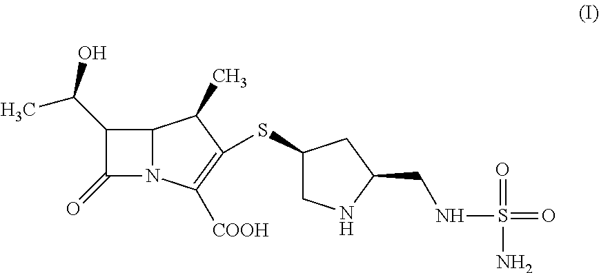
C1(C(O)C)C(=O)N2C1C(C)C(SC1CNC(CNS(N)(=O)=O)C1)=C2[COOH]
